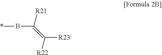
*BC([R21])=C([R23])[R22]
